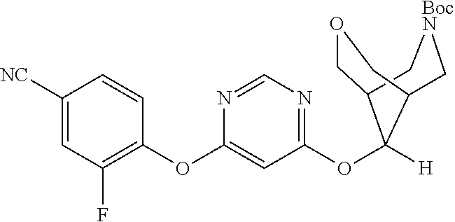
C1([NC])=CC(F)=C(OC2=CC(OC3([H])C4COCC3C[BocN]C4)=NC=N2)C=C1
